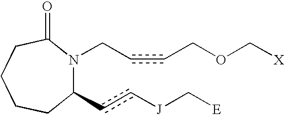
C1(cc[J]C[E])N(CccCOC[X])C(=O)CCCC1
